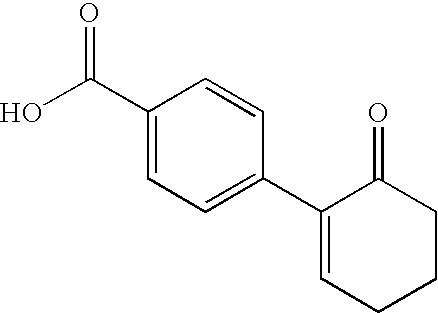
C1(C2=CC=C(C(O)=O)C=C2)=CCCCC1=O
